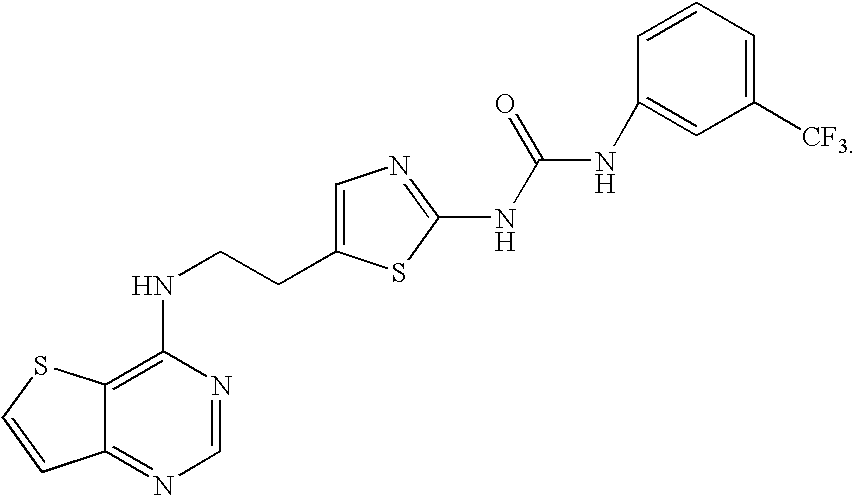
C12=NC=NC(NCCC3=CN=C(NC(NC4=CC([CF3])=CC=C4)=O)S3)=C1SC=C2
